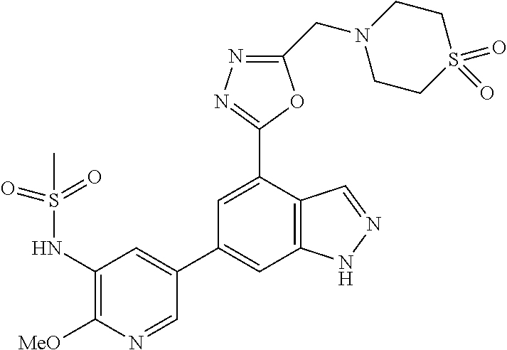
C1CN(CC2=NN=C(C3=CC(C4=CC(NS(=O)(C)=O)=C([MeO])N=C4)=CC4=C3C=NN4)O2)CCS1(=O)=O
